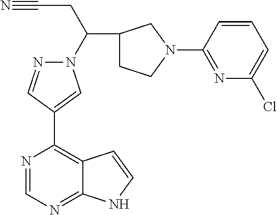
N1(C(CC#N)C2CCN(C3=NC(Cl)=CC=C3)C2)N=CC(C2=C3C(=NC=N2)NC=C3)=C1
